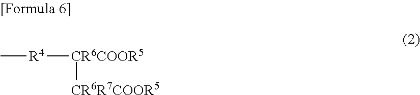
C[R4][CR6COOR5][CR6R7COOR5]
